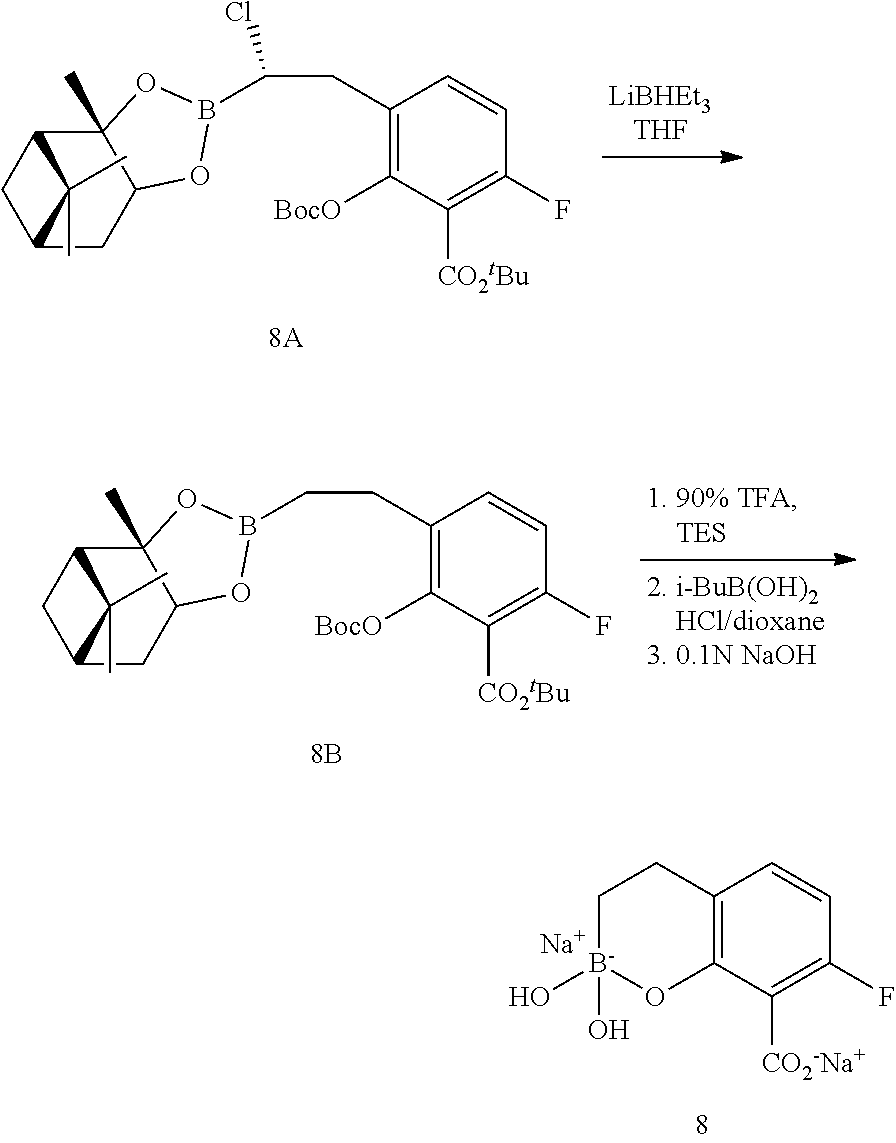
[Na].C1[B-](O)(O)OC2=C(C1)C=CC(F)=C2[CO2-Na+].[BocO]C1=C(CC(B2OC3CC4CC(C3(C)O2)C4(C)C)Cl)C=CC(F)=C1[CO2tBu].[BocO]C1=C(CCB2OC3CC4CC(C3(C)O2)C4(C)C)C=CC(F)=C1[CO2tBu]
